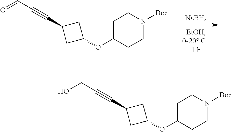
[NaBH4].C1N([Boc])CCC(OC2CC(C#CC=O)C2)C1.C1N([Boc])CCC(OC2CC(C#CCO)C2)C1
